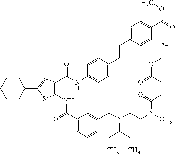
C1(C2=CC(C(NC3=CC=C(CCC4=CC=C(C(=O)OC)C=C4)C=C3)=O)=C(NC(=O)C3=CC=CC(CN(C(CC)CC)CCN(C(=O)CCC(=O)OCC)C)=C3)S2)CCCCC1
